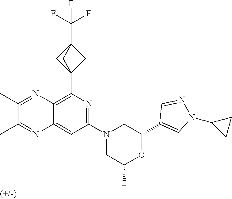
C12=CC(N3CC(C)OC(C4=CN(C5CC5)N=C4)C3)=NC(C34CC(C(F)(F)F)(C3)C4)=C1N=C(C)C(C)=N2
